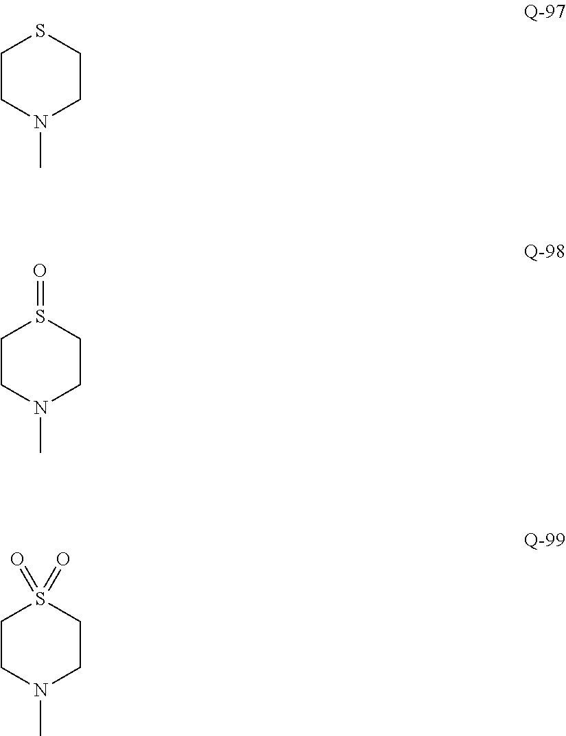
C1CN(C)CCS1.C1CN(C)CCS1=O.C1CN(C)CCS1(=O)=O
